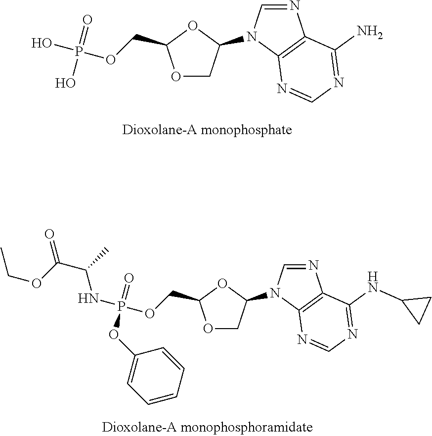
O1CC(N2C=NC3=C2N=CN=C3N)OC1COP(=O)(O)O.O1CC(N2C=NC3=C2N=CN=C3NC2CC2)OC1COP(=O)(NC(C)C(=O)OCC)OC1=CC=CC=C1
